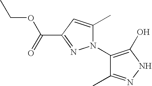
C1(N2C(C)=CC(C(=O)OCC)=N2)=C(O)NN=C1C
